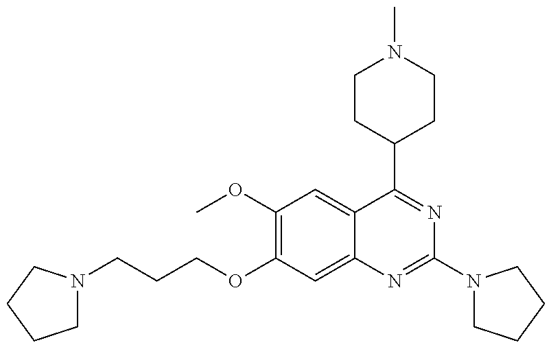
C1N(CCCOC2=C(OC)C=C3C(=C2)N=C(N2CCCC2)N=C3C2CCN(C)CC2)CCC1
